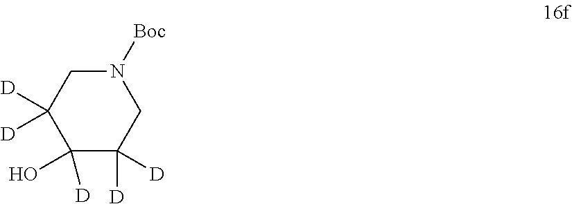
C1(O)([D])C([D])([D])CN([Boc])CC1([D])[D]
